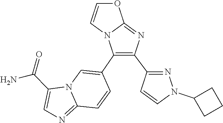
C(C1=CN=C2N1C=C(C1=C(C3=NN(C4CCC4)C=C3)N=C3OC=CN31)C=C2)(N)=O
